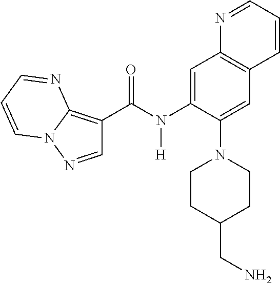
C1(C(N(C2=CC3=C(C=C2N2CCC(CN)CC2)C=CC=N3)[H])=O)=C2N(N=C1)C=CC=N2
